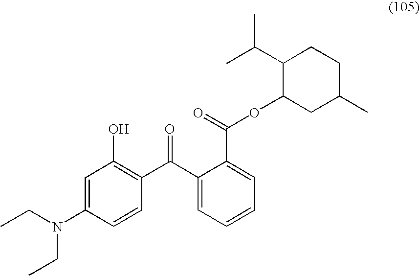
C1=C(N(CC)CC)C=CC(C(C2=CC=CC=C2C(=O)OC2CC(C)CCC2C(C)C)=O)=C1O
